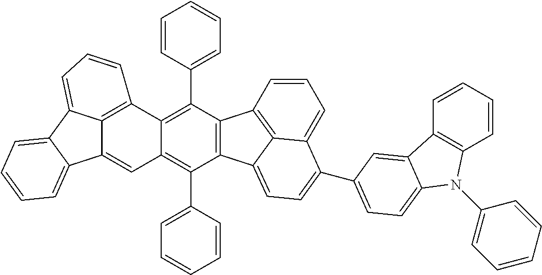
C12=C(C3=CC=CC=C3)C3=C(C(C4=CC=CC=C4)=C1C=C1C4=C2C=CC=C4C2=CC=CC=C12)C1=CC=C(C2=CC=C4C(=C2)C2=C(C=CC=C2)N4C2=CC=CC=C2)C2=CC=CC3=C12
